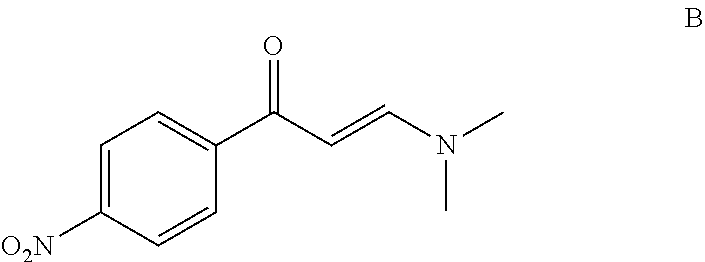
C1=C([O2N])C=CC(C(C=CN(C)C)=O)=C1
